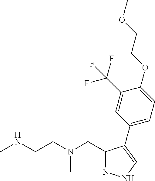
C1(CN(CCNC)C)=NNC=C1C1=CC=C(OCCOC)C(C(F)(F)F)=C1
